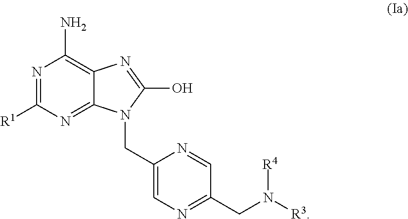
N1=C([R1])N=C2C(=C1N)N=C(O)N2CC1=CN=C(CN([R3])[R4])C=N1
